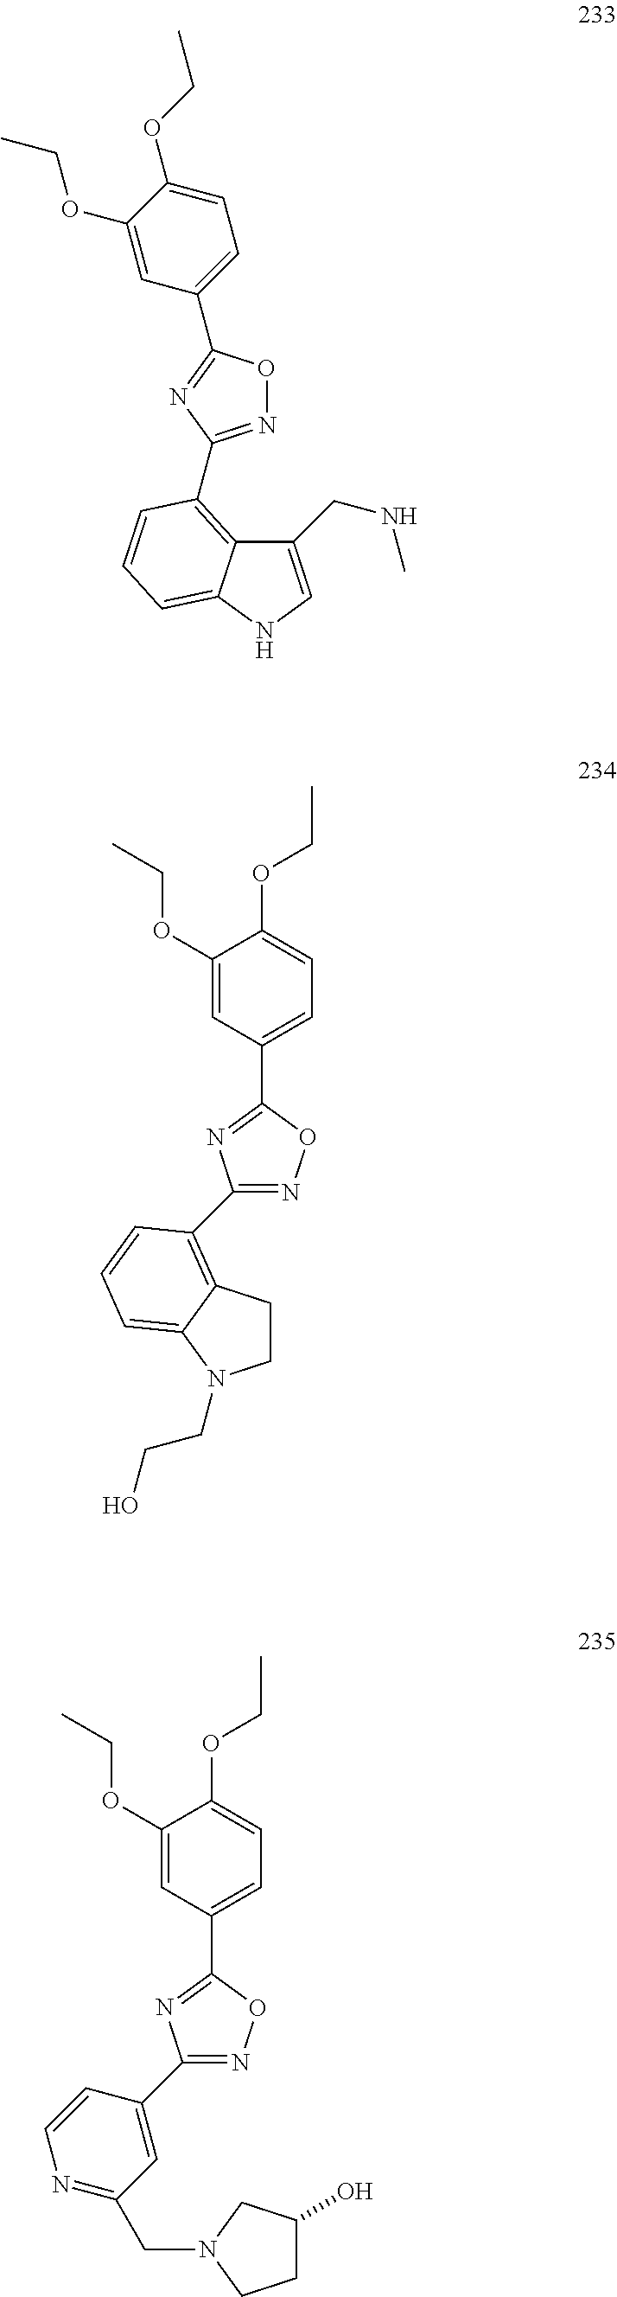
C1(CNC)=CNC2=CC=CC(C3=NOC(C4=CC=C(OCC)C(OCC)=C4)=N3)=C12.C1(C2=C3CCN(CCO)C3=CC=C2)=NOC(C2=CC=C(OCC)C(OCC)=C2)=N1.C1(C2=CC(CN3CC(O)CC3)=NC=C2)=NOC(C2=CC=C(OCC)C(OCC)=C2)=N1
